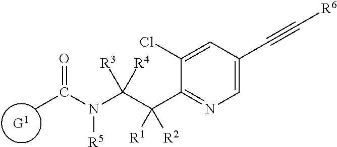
[G1].CC(N(C(C(C1=NC=C(C#C[R6])C=C1Cl)([R1])[R2])([R3])[R4])[R5])=O
